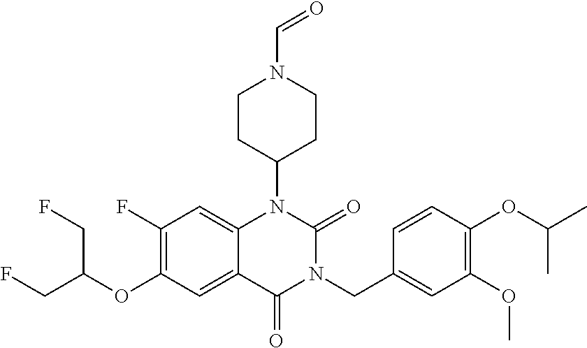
C1(F)=C(OC(CF)CF)C=C2C(=C1)N(C1CCN(C=O)CC1)C(=O)N(CC1=CC(OC)=C(OC(C)C)C=C1)C2=O
